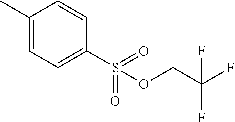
C1(C)=CC=C(S(=O)(=O)OCC(F)(F)F)C=C1
